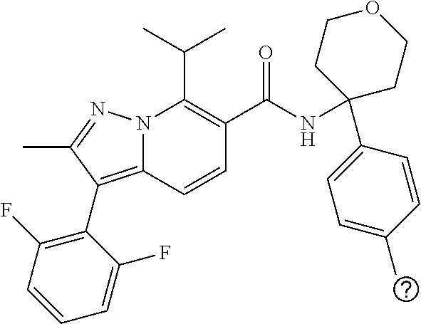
CC(C)C1=C(C(NC2(C3=CC=C(C)C=C3)CCOCC2)=O)C=CC2=C(C3=C(F)C=CC=C3F)C(C)=NN12
